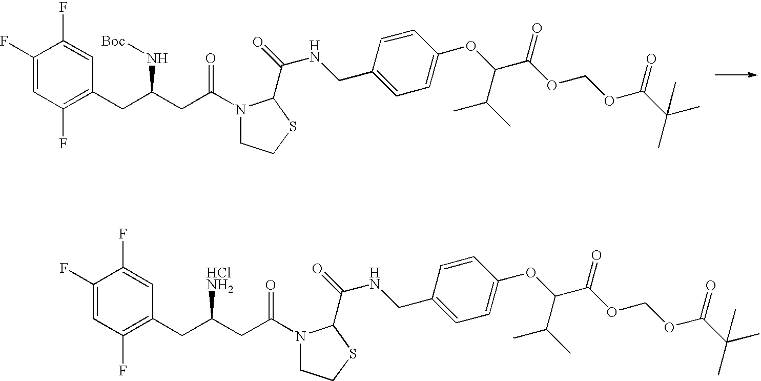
C1(F)=CC(F)=C(CC(CC(=O)N2CCSC2C(NCC2=CC=C(OC(C(=O)OCOC(C(C)(C)C)=O)C(C)C)C=C2)=O)N[Boc])C=C1F.C1(F)=CC(F)=C(CC(CC(=O)N2CCSC2C(NCC2=CC=C(OC(C(=O)OCOC(C(C)(C)C)=O)C(C)C)C=C2)=O)[HClNH2])C=C1F
